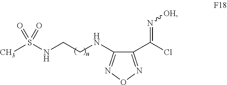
C1(C(Cl)=N[OH])=NON=C1NCCNS(C)(=O)=O
